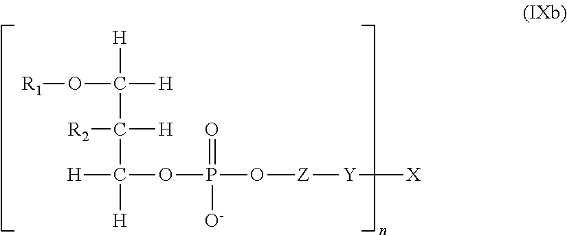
[H]C(C([H])([H])OP(O[Z][Y][X])(=O)[O-])([R2])C([H])([H])O[R1]
